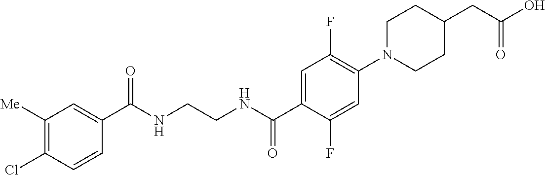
C(NCCNC(C1=CC(F)=C(N2CCC(CC(O)=O)CC2)C=C1F)=O)(=O)C1=CC([Me])=C(Cl)C=C1
